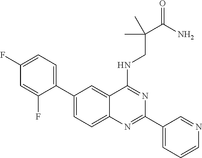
C1(C2=CC=C(F)C=C2F)=CC=C2C(=C1)C(NCC(C)(C)C(=O)N)=NC(C1=CC=CN=C1)=N2
